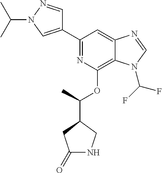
C1(C2=NC(OC(C)C3CNC(=O)C3)=C3C(=C2)N=CN3C(F)F)=CN(C(C)C)N=C1
